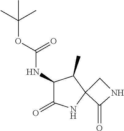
C1(=O)NCC12NC(=O)C(NC(OC(C)(C)C)=O)C2C
